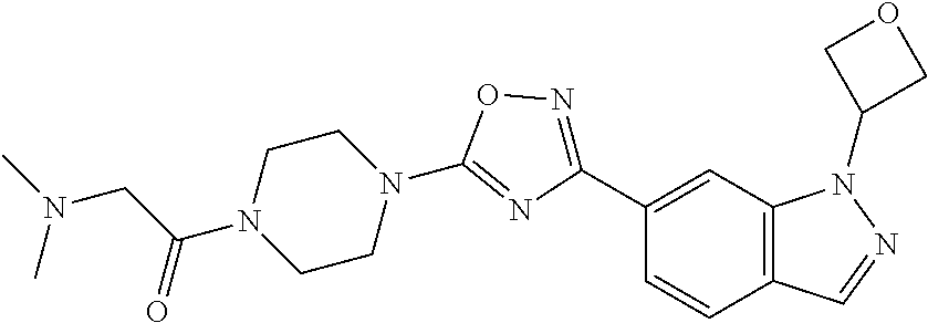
C12=C(C=NN1C1COC1)C=CC(C1=NOC(N3CCN(C(CN(C)C)=O)CC3)=N1)=C2
